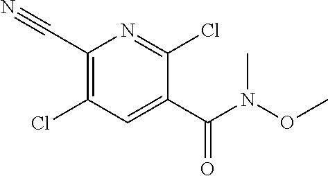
C1(C#N)=C(Cl)C=C(C(N(C)OC)=O)C(Cl)=N1
